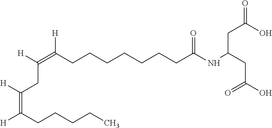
C(C(=O)O)C(CC(=O)O)NC(CCCCCCCC(=C([H])CC(=C([H])CCCCC)[H])[H])=O
